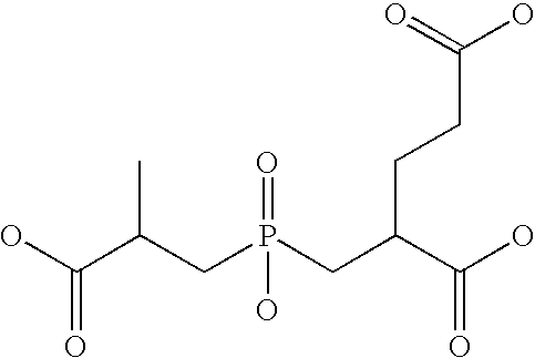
C(CCC(CP(=O)(O)CC(C(O)=O)C)C(O)=O)(O)=O
